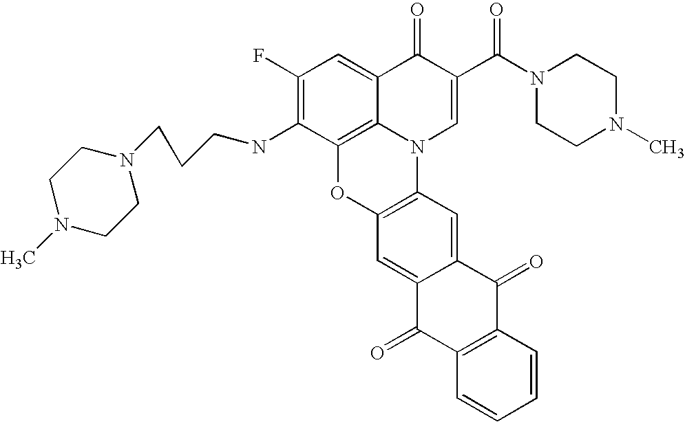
C1(F)=C(NCCCN2CCN(C)CC2)C2=C3C(=C1)C(=O)C(C(N1CCN(C)CC1)=O)=CN3C1=C(O2)C=C2C(=C1)C(=O)C1=C(C2=O)C=CC=C1
